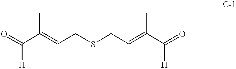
[H]C(=O)C(=CCSCC=C(C(=O)[H])C)C
